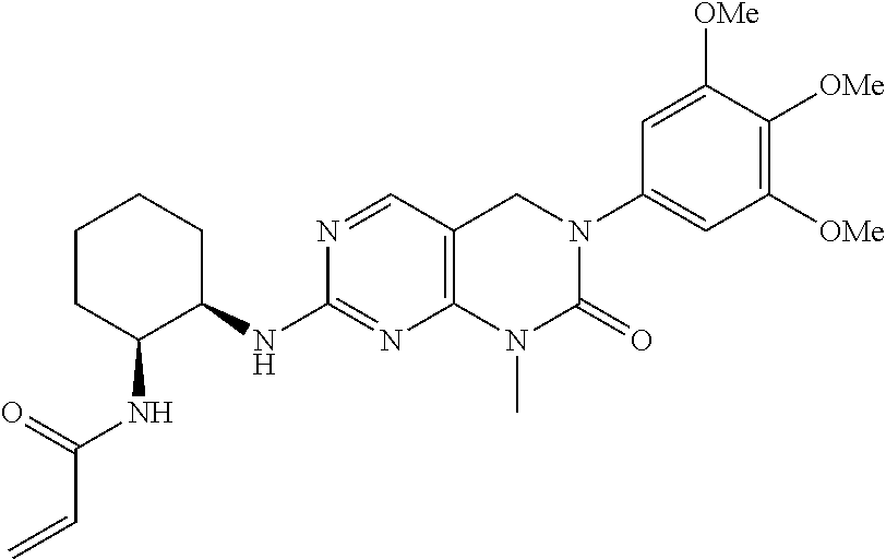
N(C1=NC2=C(C=N1)CN(C1=CC([OMe])=C([OMe])C([OMe])=C1)C(=O)N2C)C1CCCCC1NC(C=C)=O
